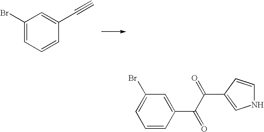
C1(Br)=CC=CC(C#C)=C1.C1=CC(C(C(=O)C2=CNC=C2)=O)=CC(Br)=C1
